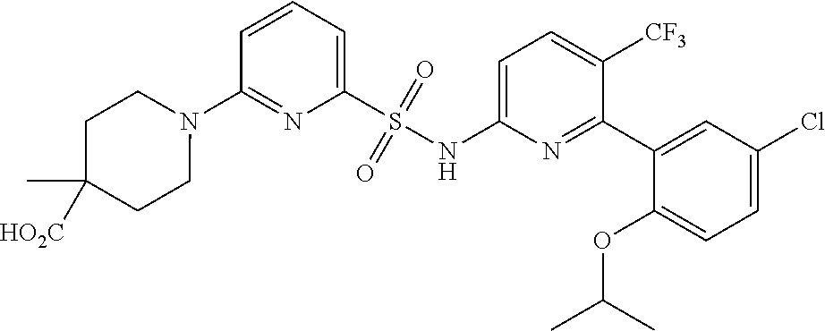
N1(C2=NC(S(NC3=CC=C([CF3])C(C4=CC(Cl)=CC=C4OC(C)C)=N3)(=O)=O)=CC=C2)CCC(C)([HO2C])CC1
